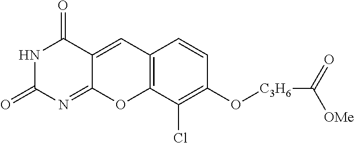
N1C(=O)N=C2C(=CC3=C(O2)C(Cl)=C(O[C3H6]C(=O)[OMe])C=C3)C1=O
